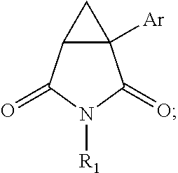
C12([Ar])C(C(=O)N([R1])C1=O)C2
